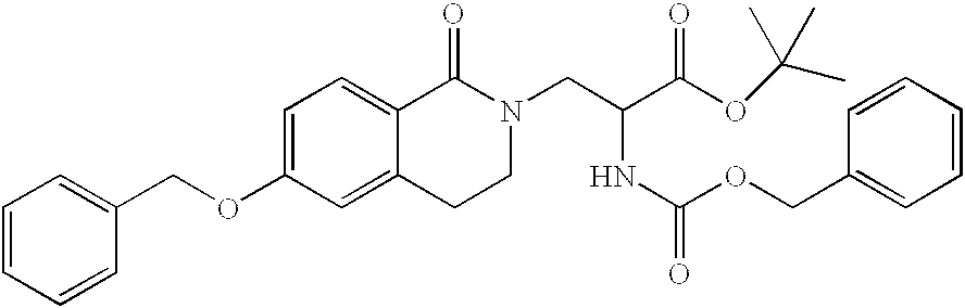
C1=CC=CC(COC2=CC=C3C(=C2)CCN(CC(C(OC(C)(C)C)=O)NC(=O)OCC2=CC=CC=C2)C3=O)=C1
